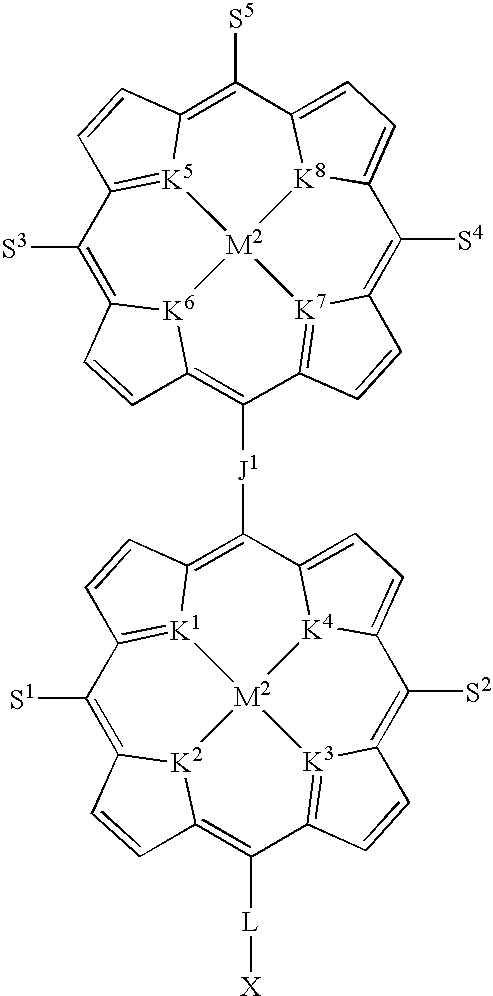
C1([S4])=C2[K7]3=C(C([J1]C4=C5[K1]6=C(C=C5)C([S1])=C5[K2]7C(=C([L][X])C8=[K3]9C(=C([S2])C%10=CC=C4[K4]%10[M2]679)C=C8)C=C5)=C4[K6]5C(=C([S3])C6=[K5]7C(=C([S5])C8=CC=C1[K8]8[M2]753)C=C6)C=C4)C=C2
